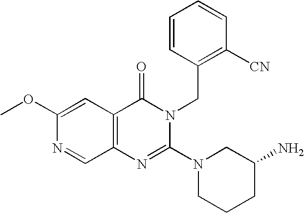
C12=C(C=C(OC)N=C1)C(=O)N(CC1=C([CN])C=CC=C1)C(N1CCCC(N)C1)=N2
